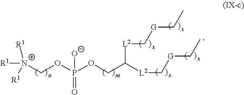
[R1][N+](COP(OCC([L2]C[G]CC)[L2]C[G]CC)([O-])=O)([R1])[R1]
